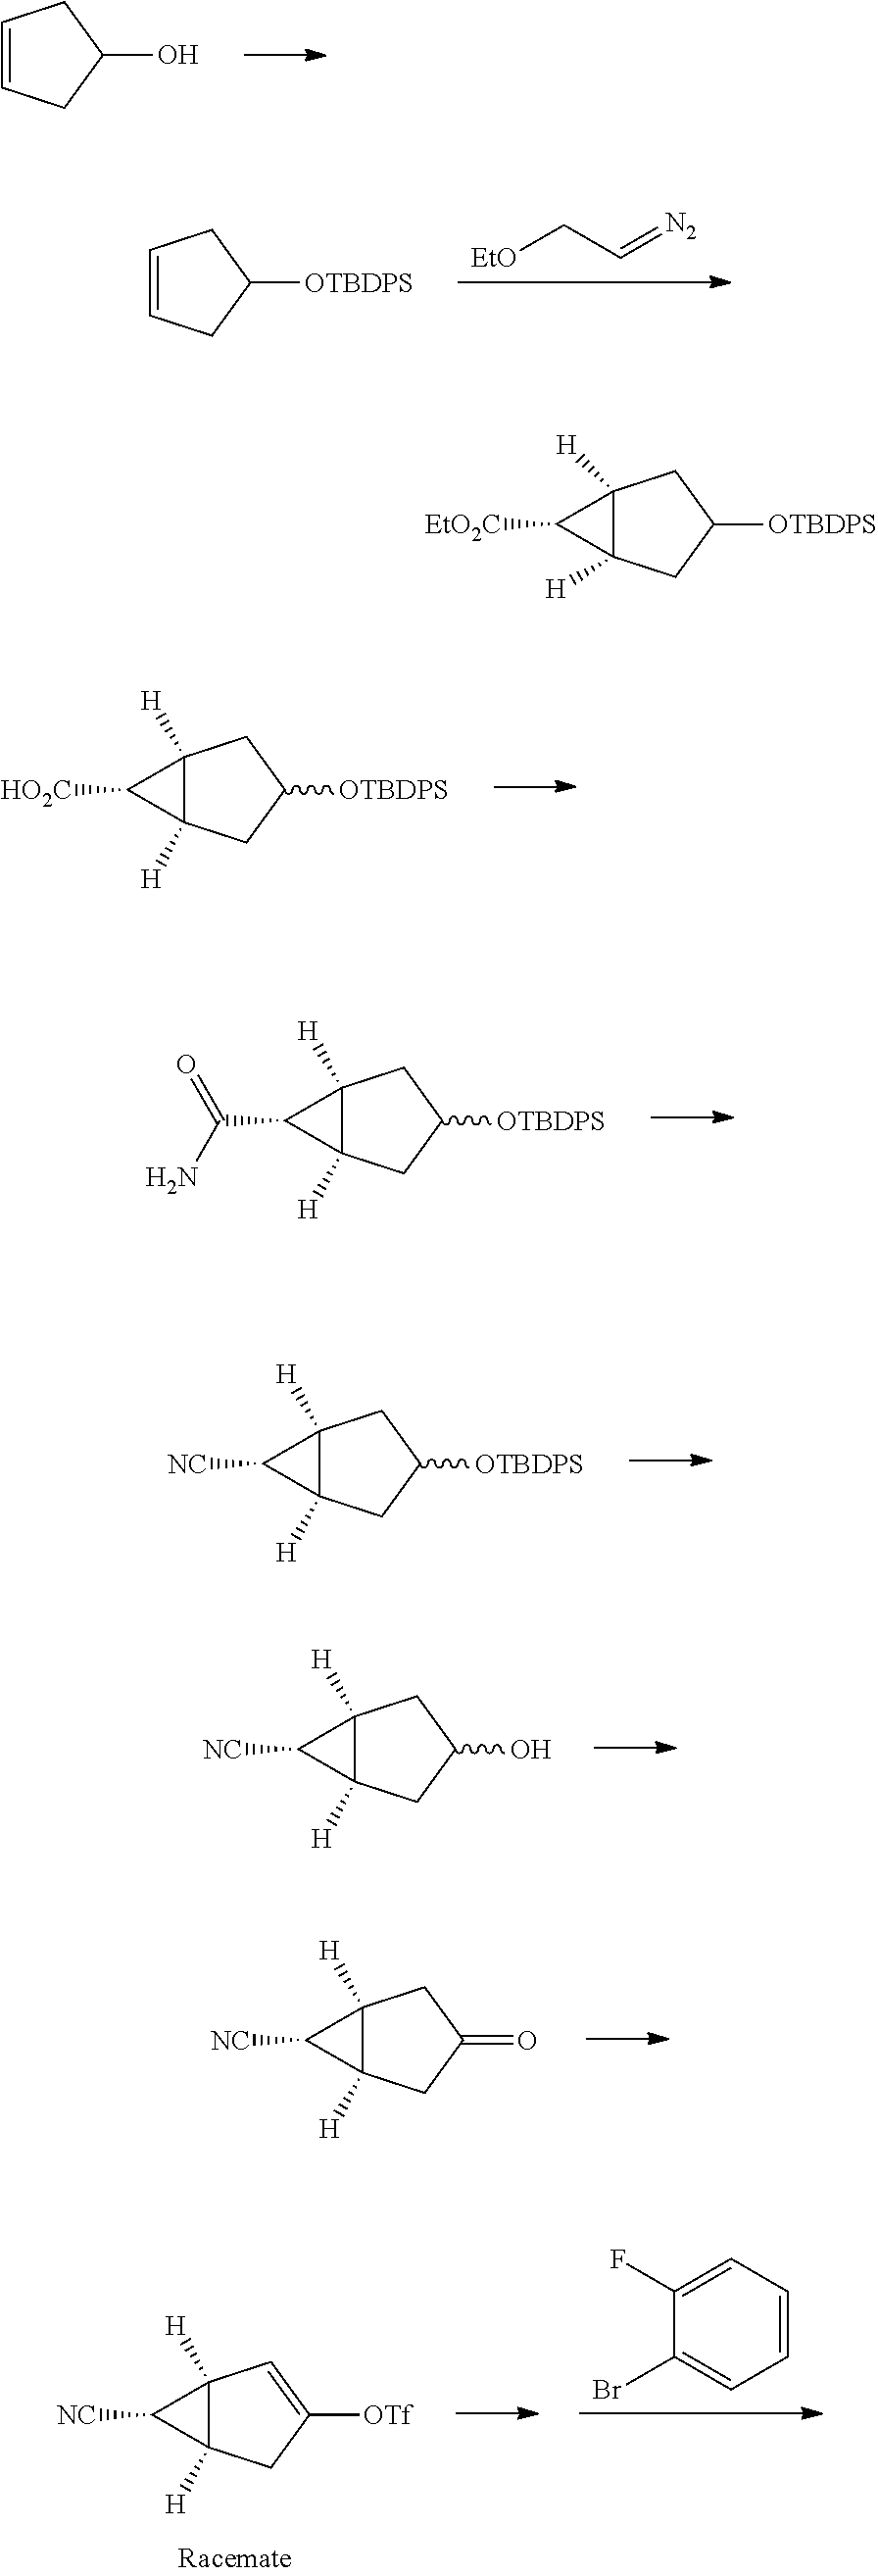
C1=CCC(O)C1.[EtO]CC=[N2].C1=CCC([OTBDPS])C1.C12([H])C([H])(CC([OTBDPS])C1)C2[HO2C].C12([H])C([H])(CC(O)C1)C2[NC].C12([H])C([H])(CC([OTf])=C1)C2[NC].C1(Br)=CC=CC=C1F.C12([H])C([H])(CC([OTBDPS])C1)C2C(=O)N.C12([H])C([H])(CC([OTBDPS])C1)C2[NC].C12([H])C([H])(CC(=O)C1)C2[NC].C12([H])C([H])(CC([OTBDPS])C1)C2[EtO2C]
